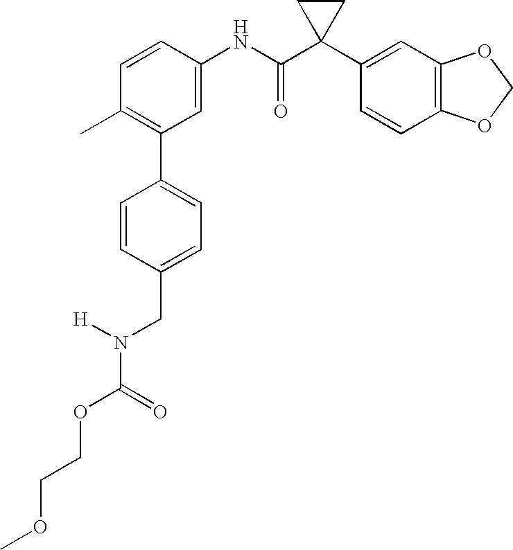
C1(NC(C2(C3=CC4=C(C=C3)OCO4)CC2)=O)=CC(C2=CC=C(CN(C(=O)OCCOC)[H])C=C2)=C(C)C=C1
